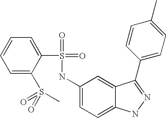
C1=CC=C(S(=O)(=O)C)C(S(=O)(=O)NC2=CC=C3C(=C2)C(C2=CC=C(C)C=C2)=NN3)=C1
